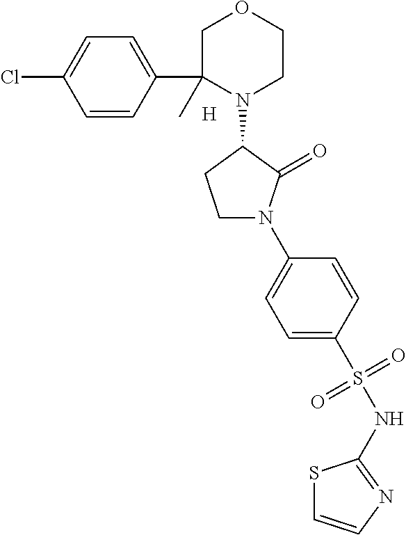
[H].C1=CC(C2(C)COCCN2C2CCN(C3=CC=C(S(NC4=NC=CS4)(=O)=O)C=C3)C2=O)=CC=C1Cl
